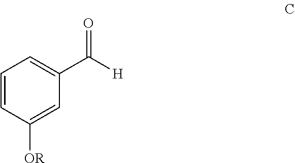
C1=CC([OR])=CC(C([H])=O)=C1
